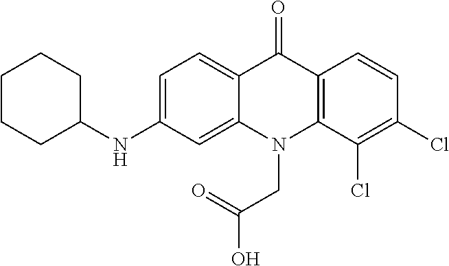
C12=CC=C(NC3CCCCC3)C=C1N(CC(O)=O)C1=C(C2=O)C=CC(Cl)=C1Cl
